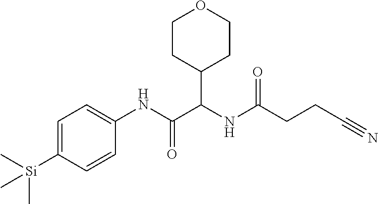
C1=C([Si](C)(C)C)C=CC(NC(C(NC(=O)CCC#N)C2CCOCC2)=O)=C1
